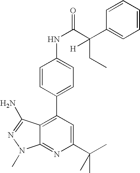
C1=CC(C2=C3C(=NC(C(C)(C)C)=C2)N(C)N=C3N)=CC=C1NC(=O)C(C1=CC=CC=C1)(CC)[H]
